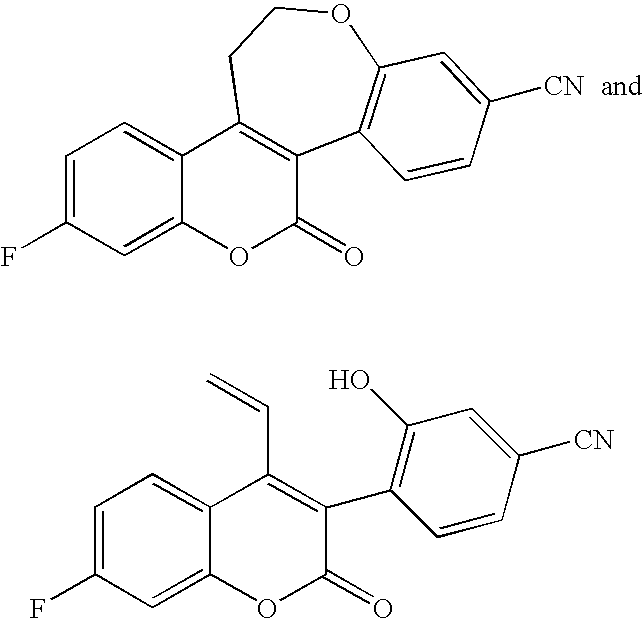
C1=C(F)C=C2C(=C1)C1=C(C(=O)O2)C2=C(OCC1)C=C([CN])C=C2.C1=C(F)C=C2C(=C1)C(C=C)=C(C1=C(O)C=C([CN])C=C1)C(=O)O2
